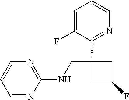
C1(C2=NC=CC=C2F)(CNC2=NC=CC=N2)CC(F)C1
